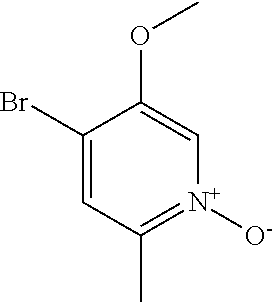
[N+]1([O-])=C(C)C=C(Br)C(OC)=C1
